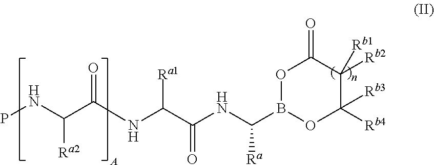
[Ra2]C(NP)C(NC(C(NC(B1OC([Rb4])([Rb3])C([Rb2])([Rb1])C(=O)O1)[Ra])=O)[Ra1])=O
